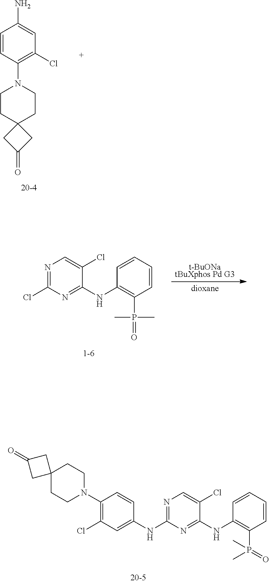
[t-BuONatBuXphos Pd G3].[dioxane].C1(Cl)=NC=C(Cl)C(NC2=C(P(=O)(C)C)C=CC=C2)=N1.C1C2(CCN(C3=C(Cl)C=C(NC4=NC=C(Cl)C(NC5=C(P(=O)(C)C)C=CC=C5)=N4)C=C3)CC2)CC1=O.C1(N)=CC(Cl)=C(N2CCC3(CC(=O)C3)CC2)C=C1
